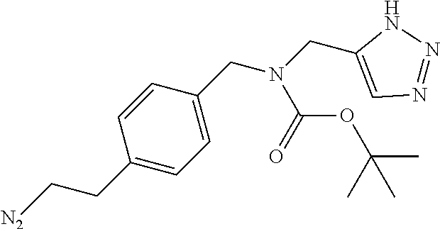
C1(CC[N2])=CC=C(CN(CC2=CN=NN2)C(=O)OC(C)(C)C)C=C1
